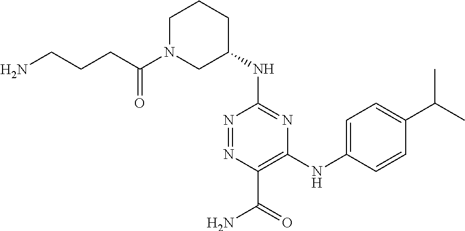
N(C1=NC(NC2=CC=C(C(C)C)C=C2)=C(C(N)=O)N=N1)C1CCCN(C(CCCN)=O)C1
